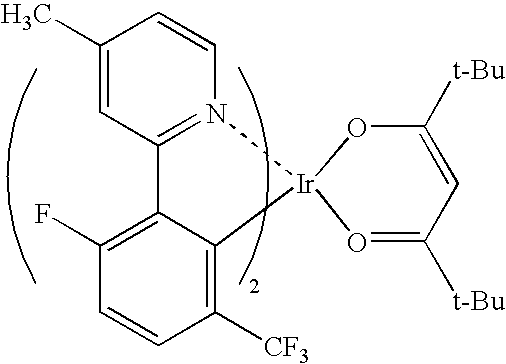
C1(C)=CC2=N(C=C1)[Ir]1(C3=C([CF3])C=CC(F)=C23)OC([t-Bu])=CC([t-Bu])=O1
